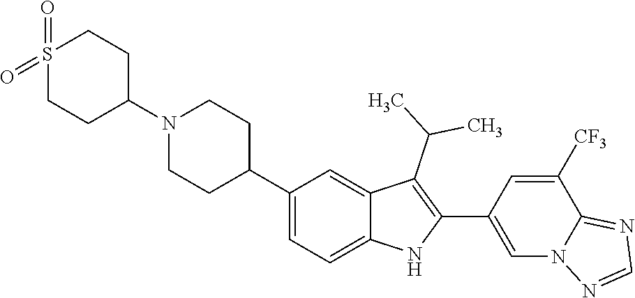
N1(C2CCS(=O)(=O)CC2)CCC(C2=CC=C3C(=C2)C(C(C)C)=C(C2=CN4C(=NC=N4)C([CF3])=C2)N3)CC1
